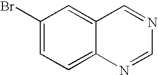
C1(Br)=CC=C2C(=C1)C=NC=N2
